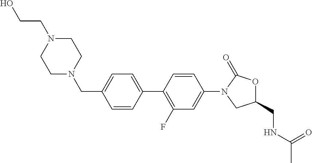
C1(CN2CCN(CCO)CC2)=CC=C(C2=C(F)C=C(N3CC(CNC(C)=O)OC3=O)C=C2)C=C1
